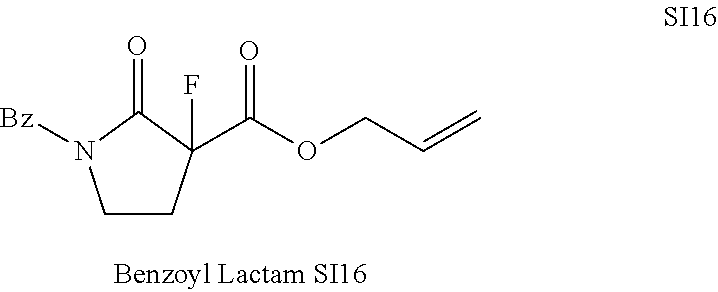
C1CC(C(OCC=C)=O)(F)C(=O)N1[Bz]
